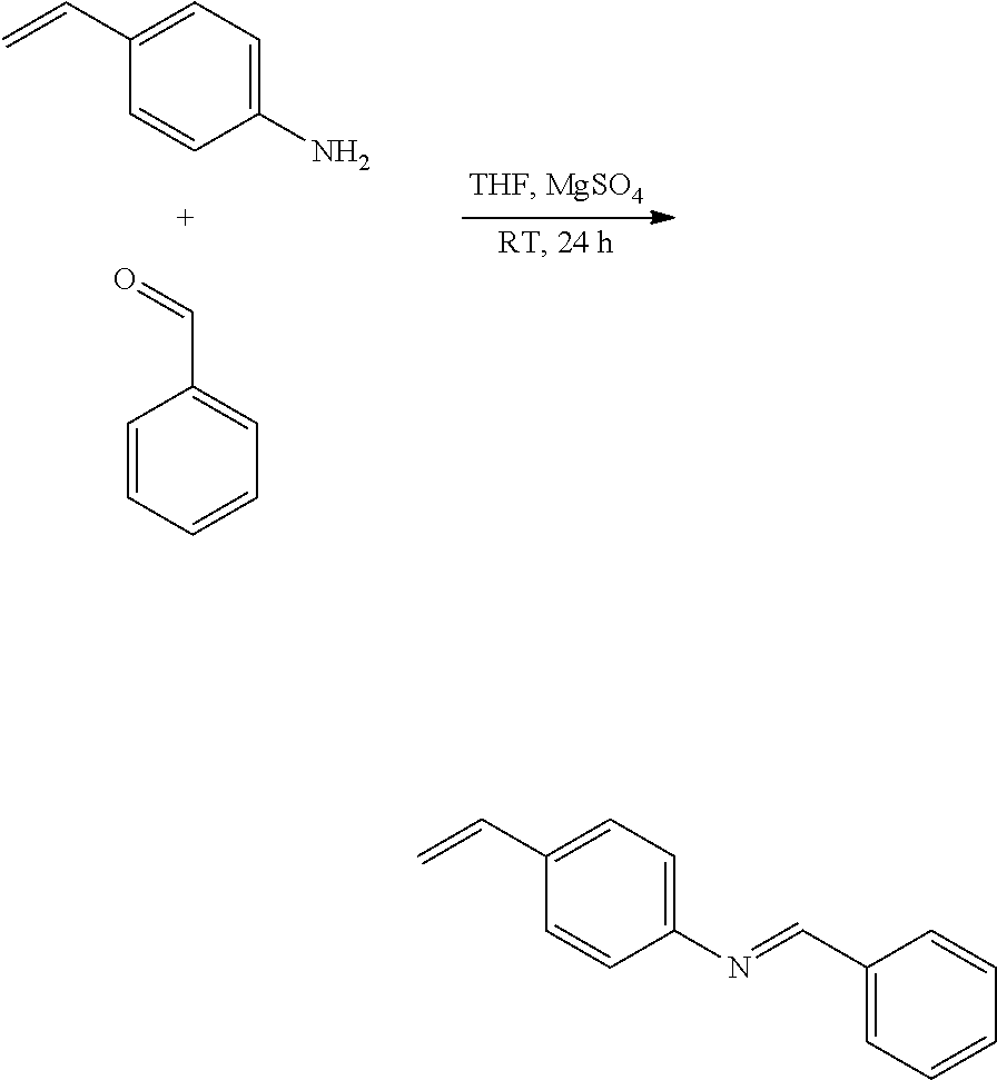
C1=CC=CC=C1C=O.C1(C=C)=CC=C(N)C=C1.C1(C=C)=CC=C(N=CC2=CC=CC=C2)C=C1
